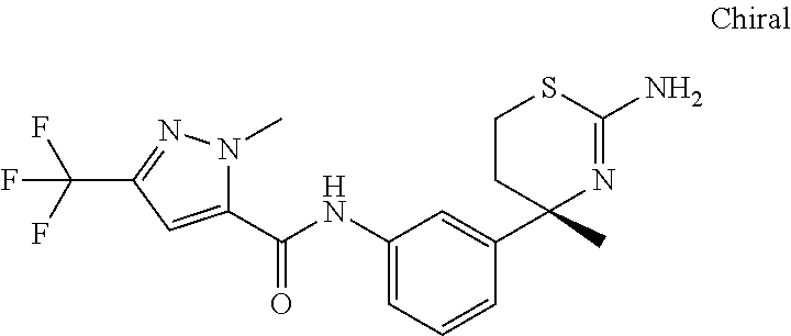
N1(C)C(C(NC2=CC=CC(C3(C)N=C(N)SCC3)=C2)=O)=CC(C(F)(F)F)=N1
